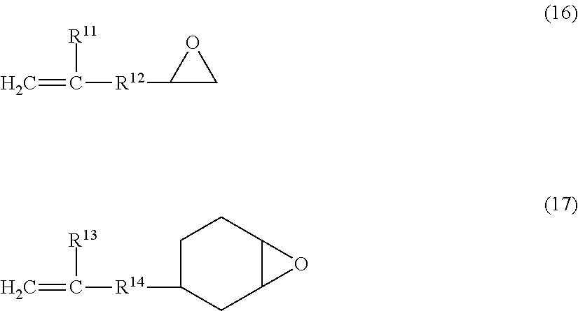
C=C([R11])[R12]C1CO1.C=C([R13])[R14]C1CC2C(CC1)O2
